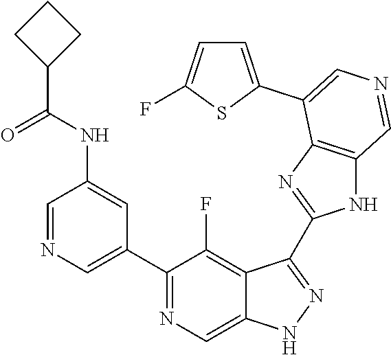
C1(C2=CN=CC(NC(=O)C3CCC3)=C2)=NC=C2C(=C1F)C(C1=NC3=C(N1)C=NC=C3C1=CC=C(F)S1)=NN2
